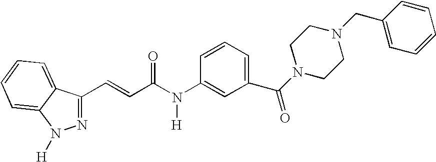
N1=C(C=CC(N(C2=CC(C(N3CCN(CC4=CC=CC=C4)CC3)=O)=CC=C2)[H])=O)C2=CC=CC=C2N1[H]
